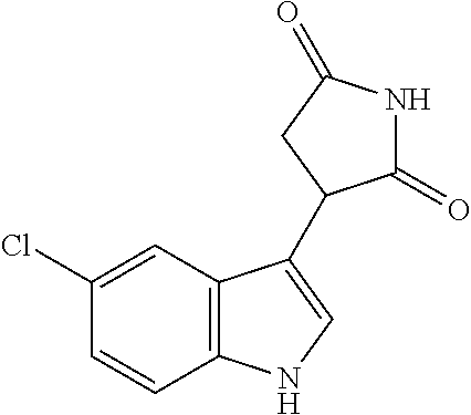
C12=C(C=C(Cl)C=C1)C(C1C(=O)NC(=O)C1)=CN2
